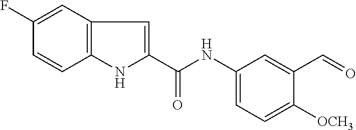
C1(F)=CC2=C(C=C1)NC(C(NC1=CC=C([OCH3])C(C=O)=C1)=O)=C2
